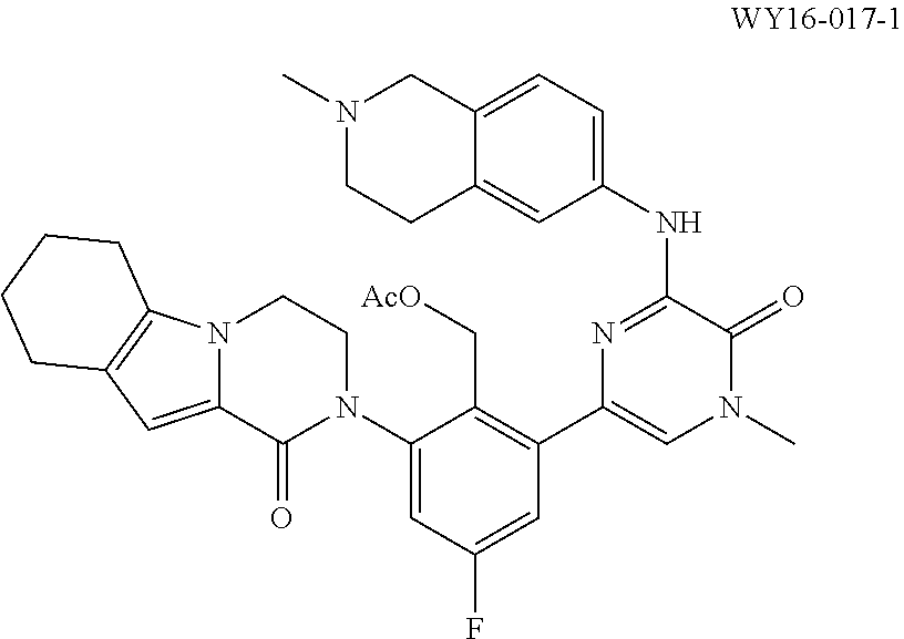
C1(N2CCN3C(=CC4=C3CCCC4)C2=O)=CC(F)=CC(C2=CN(C)C(=O)C(NC3=CC=C4C(=C3)CCN(C)C4)=N2)=C1C[AcO]
